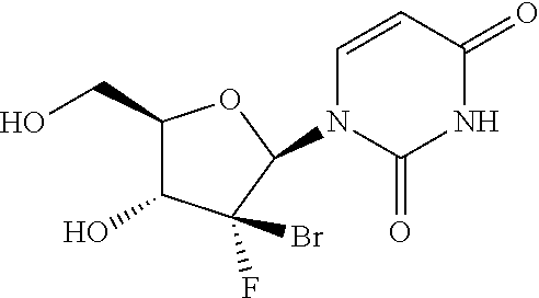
C1(CO)C(O)C(F)(Br)C(N2C(=O)NC(=O)C=C2)O1
